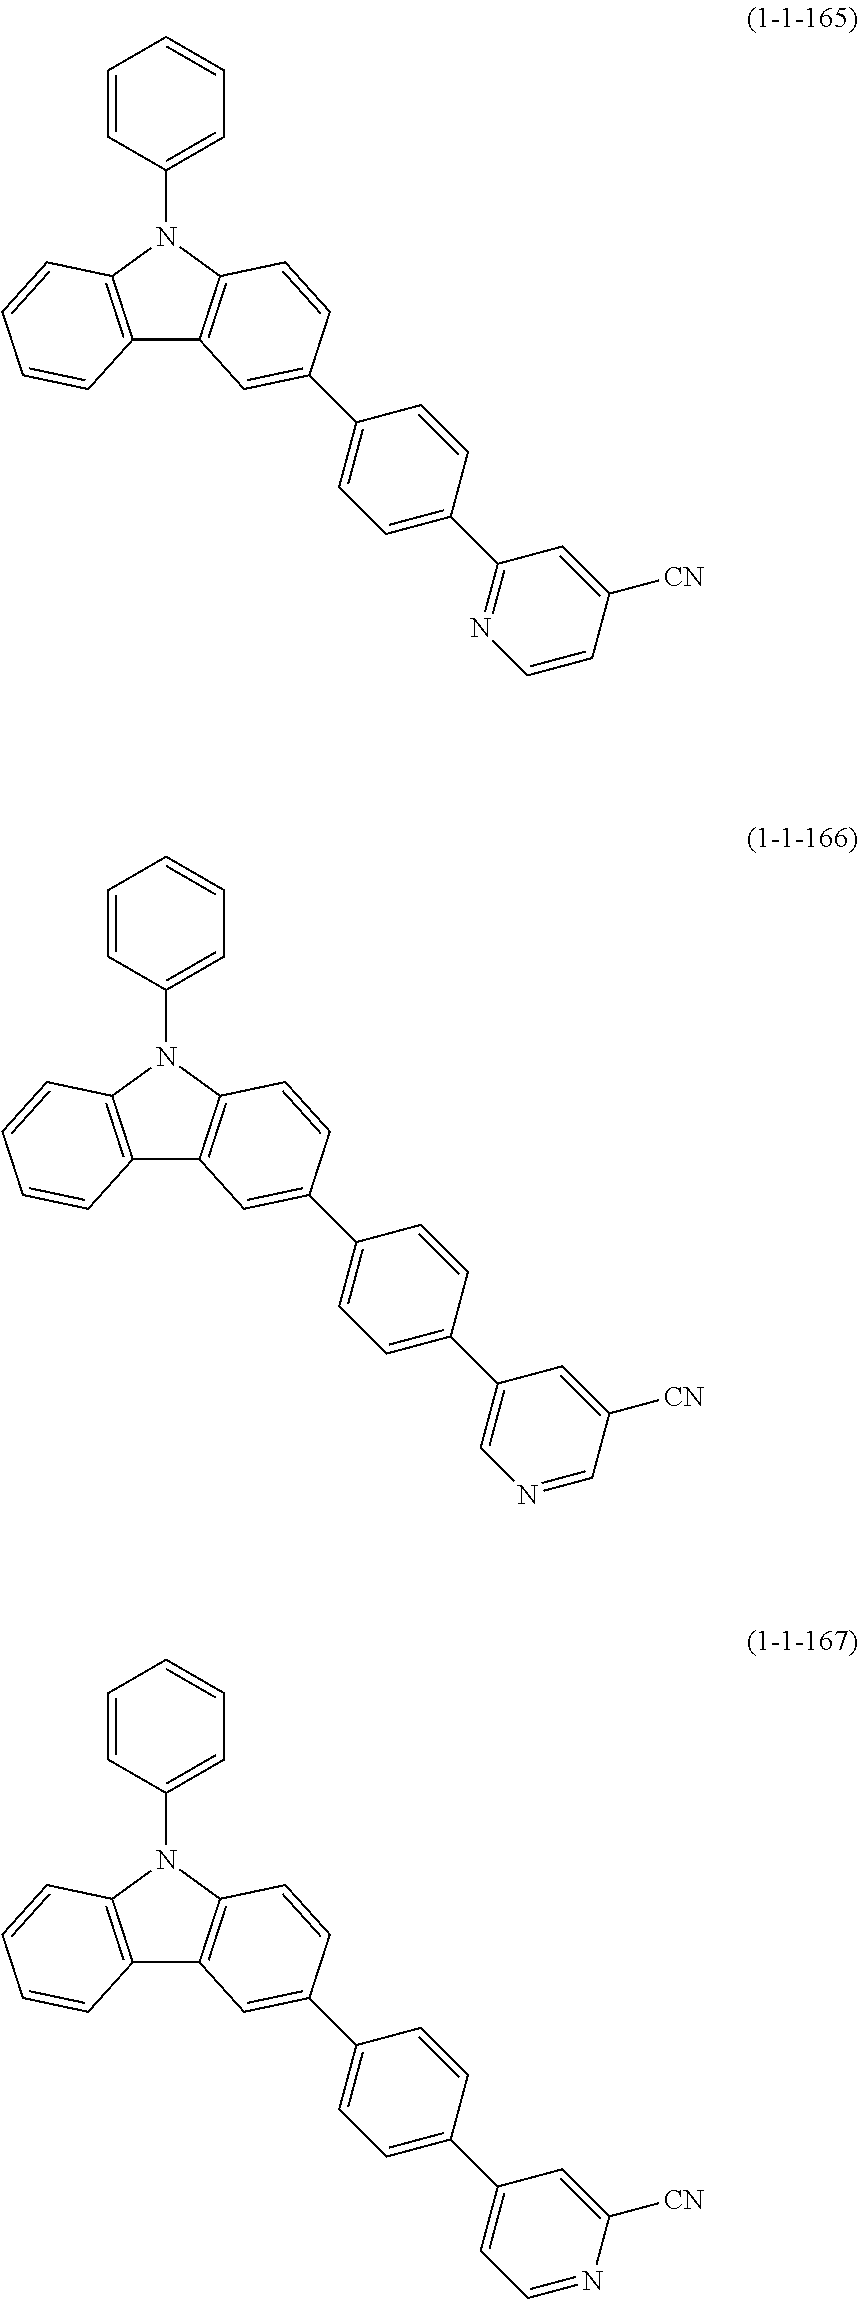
C12=C(N(C3=CC=CC=C3)C3=C1C=C(C1=CC=C(C4=NC=CC([CN])=C4)C=C1)C=C3)C=CC=C2.C12=C(N(C3=CC=CC=C3)C3=C1C=C(C1=CC=C(C4=CN=CC([CN])=C4)C=C1)C=C3)C=CC=C2.C12=C(N(C3=CC=CC=C3)C3=C1C=C(C1=CC=C(C4=CC=NC([CN])=C4)C=C1)C=C3)C=CC=C2
